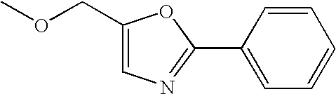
C1(COC)=CN=C(C2=CC=CC=C2)O1
